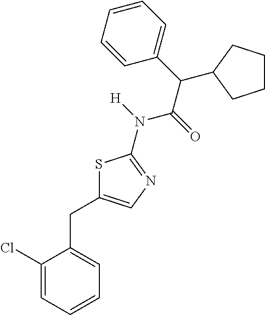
S1C(CC2=CC=CC=C2Cl)=CN=C1N([H])C(=O)C(C1=CC=CC=C1)C1CCCC1
